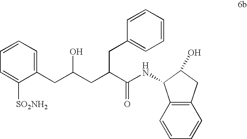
C1([SO2NH2])=CC=CC=C1CC(CC(C(NC1C2=C(C=CC=C2)CC1O)=O)CC1=CC=CC=C1)O
